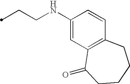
C1(NCCC)=CC2=C(C=C1)CCCCC2=O
